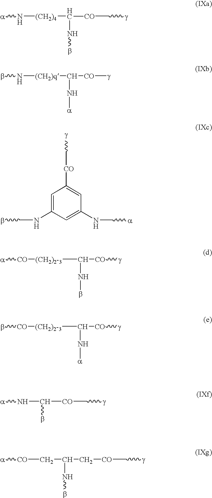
[a]N[(CH2)4]C([CO]C[g])Nb.bN[(CH2)q]C([CO][g])N[a].C1=C(NCb)C=C(NC[a])C=C1[CO]C[g].[a][CO][(CH2)2-3]C([CO][g])Nb.b[CO][(CH2)2-3]C([CO][g])N[a].[a]NC([CO]C[g])b.[a][CO]CC(Nb)C[CO]C[g]
